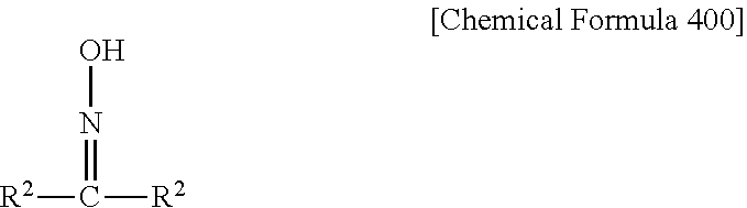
[R2]C([R2])=NO
